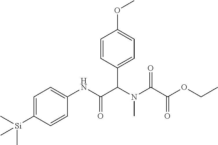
C1=C([Si](C)(C)C)C=CC(NC(C(N(C(=O)C(=O)OCC)C)C2=CC=C(OC)C=C2)=O)=C1
